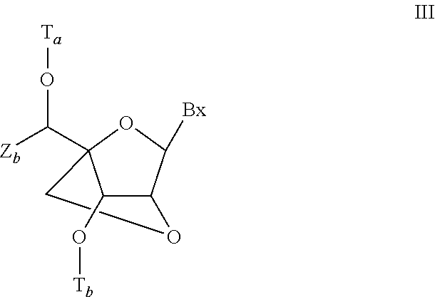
C1(O[Tb])C2(C([Zb])O[Ta])OC([Bx])C1OC2
